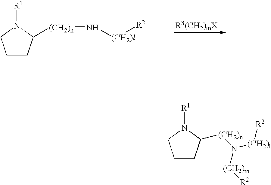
C1CC([(CH2)n]N[(CH2)l][R2])N([R1])C1.C1CC([(CH2)n]N([(CH2)l][R2])[(CH2)m][R2])N([R1])C1
